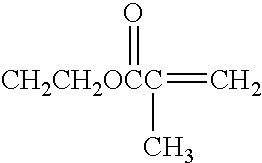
C=[CH2CH2OCC](=O)C
